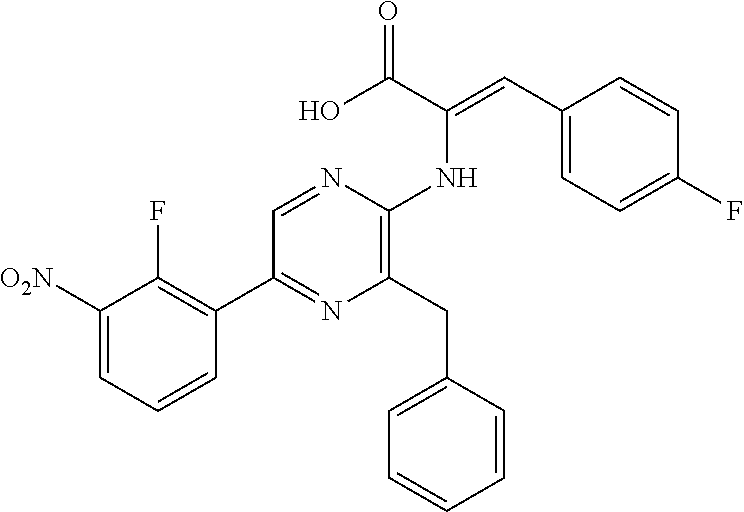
C1(C2=NC(CC3=CC=CC=C3)=C(NC(=CC3=CC=C(F)C=C3)C(O)=O)N=C2)=C(F)C([O2N])=CC=C1
